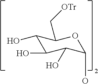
C1(O)C(O)C(O)C(O)OC1C[OTr]
